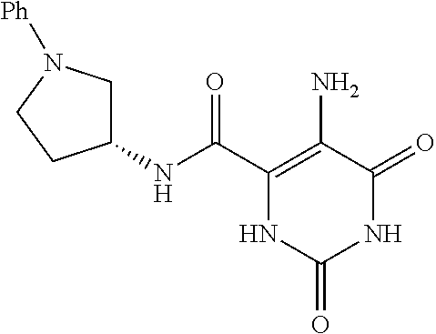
C(C1=C(N)C(=O)NC(=O)N1)(=O)NC1CN([Ph])CC1
